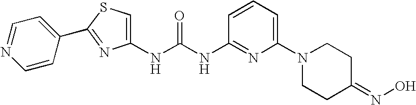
C1(NC(NC2=NC(N3CCC(=NO)CC3)=CC=C2)=O)=CSC(C2=CC=NC=C2)=N1
